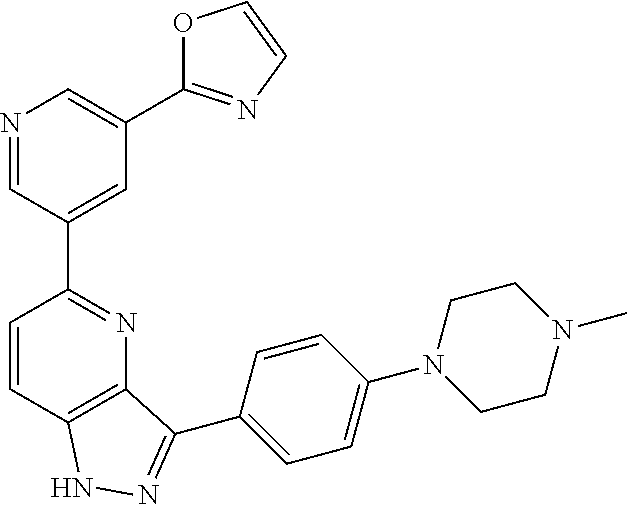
C1=CC2=C(N=C1C1=CC(C3=NC=CO3)=CN=C1)C(C1=CC=C(N3CCN(C)CC3)C=C1)=NN2
